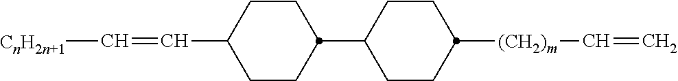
C1CC(C2CCC([(CH2)m]C=C)CC2)CCC1C=C[CnH2n+1]
